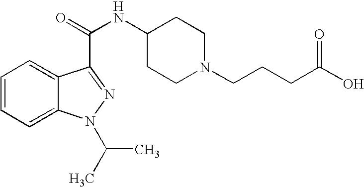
C1=CC=C2C(=C1)C(C(=O)NC1CCN(CCCC(O)=O)CC1)=NN2C(C)C
